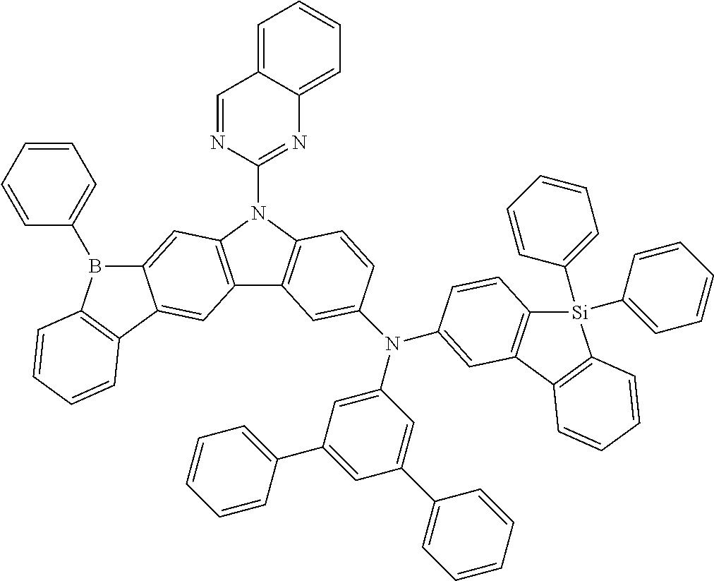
C1=NC(N2C3=C(C4=C2C=C2C(=C4)C4=C(C=CC=C4)B2C2=CC=CC=C2)C=C(N(C2=CC(C4=CC=CC=C4)=CC(C4=CC=CC=C4)=C2)C2=CC4=C([Si](C5=CC=CC=C5)(C5=CC=CC=C5)C5=C4C=CC=C5)C=C2)C=C3)=NC2=CC=CC=C12
